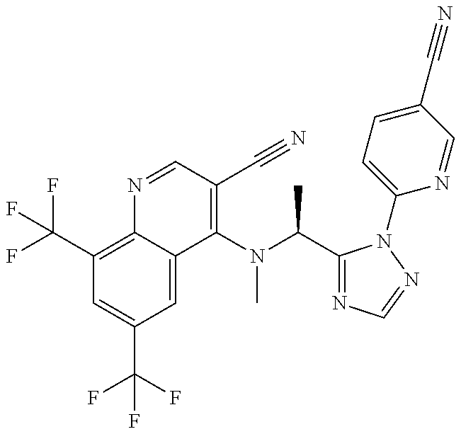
C1(C(F)(F)F)=C2C(=CC(C(F)(F)F)=C1)C(N(C(C1=NC=NN1C1=CC=C(C#N)C=N1)C)C)=C(C#N)C=N2
